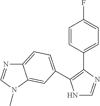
N1C=NC(C2=CC=C(F)C=C2)=C1C1=CC=C2N=CN(C)C2=C1
